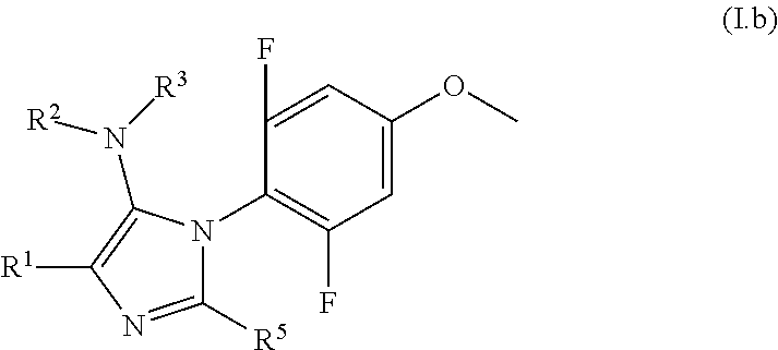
C1([R5])=NC([R1])=C(N([R2])[R3])N1C1=C(F)C=C(OC)C=C1F
